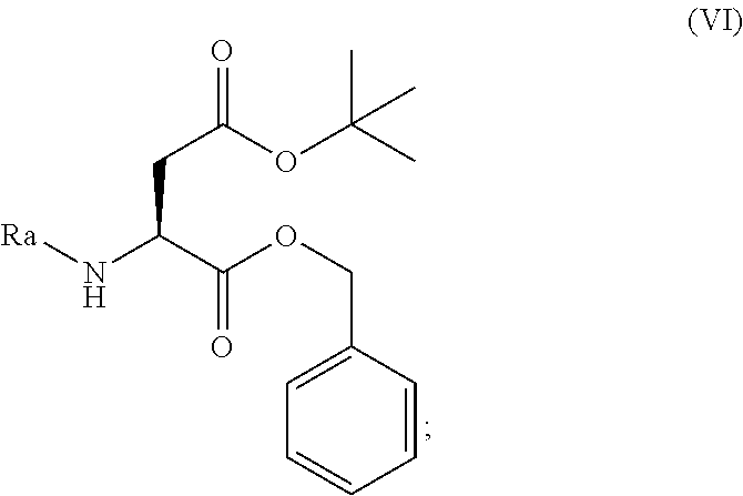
N(C(C(OCC1=CC=CC=C1)=O)CC(OC(C)(C)C)=O)[Ra]
